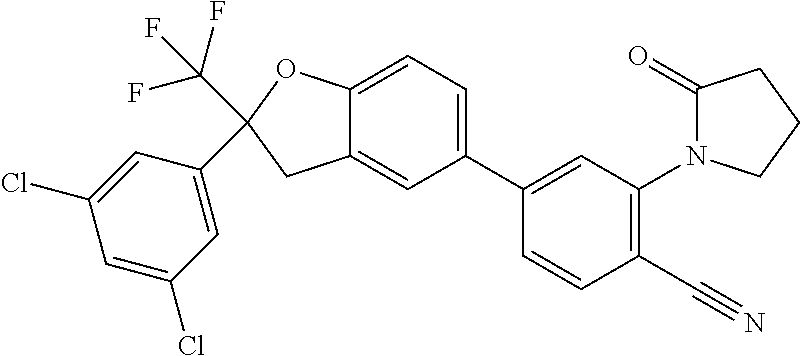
C(C1(C2=CC(Cl)=CC(Cl)=C2)CC2=CC(C3=CC(N4C(=O)CCC4)=C(C#N)C=C3)=CC=C2O1)(F)(F)F
